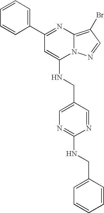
C1(C2=NC3=C(Br)C=NN3C(NCC3=CN=C(NCC4=CC=CC=C4)N=C3)=C2)=CC=CC=C1
